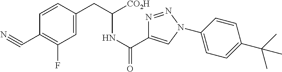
C1=CC(C#N)=C(F)C=C1CC([CO2H])NC(=O)C1=CN(C2=CC=C(C(C)(C)C)C=C2)N=N1
